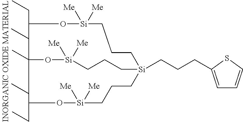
C1(CC)O[Si]([Me])([Me])CCC[Si]2(CCCC3=CC=CS3)CCC[Si]([Me])([Me])OC1(C)C(CC)O[Si]([Me])([Me])CCC2
